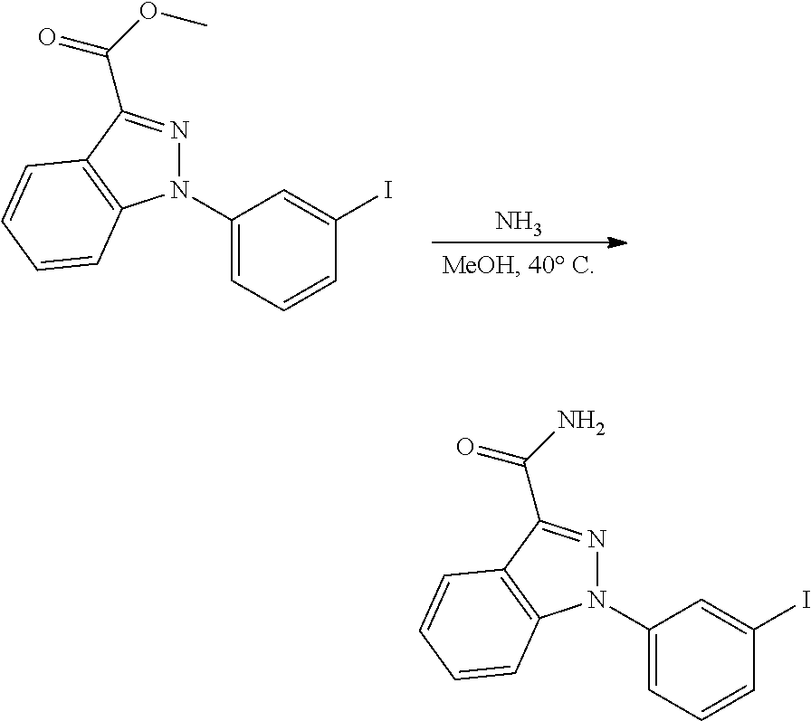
N.N1(C2=CC=CC(I)=C2)N=C(C(OC)=O)C2=C1C=CC=C2.N1(C2=CC=CC(I)=C2)N=C(C(N)=O)C2=C1C=CC=C2
